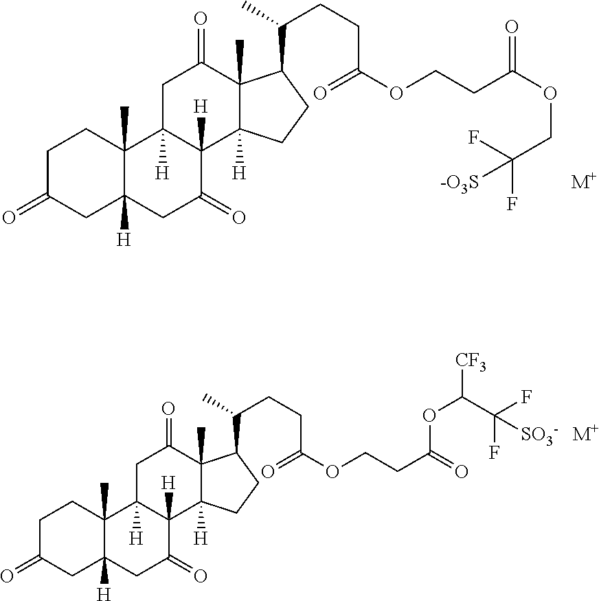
[M+].C1C(=O)CC2([H])C(C)(C1)C1([H])C([H])(C(=O)C2)C2([H])C(C)(C(=O)C1)C(C(CCC(OCCC(OCC(F)([-O3S])F)=O)=O)C)CC2.[M+].C1C(=O)CC2([H])C(C)(C1)C1([H])C([H])(C(=O)C2)C2([H])C(C)(C(=O)C1)C(C(CCC(OCCC(OC([CF3])C(F)([SO3-])F)=O)=O)C)CC2
